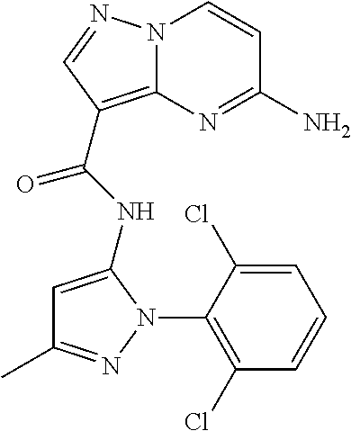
NC1=NC2=C(C(=O)NC3=CC(C)=NN3C3=C(Cl)C=CC=C3Cl)C=NN2C=C1
